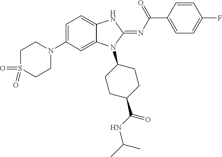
C1=C(N2CCS(=O)(=O)CC2)C=C2C(=C1)NC(=NC(C1=CC=C(F)C=C1)=O)N2C1CCC(C(NC(C)C)=O)CC1
